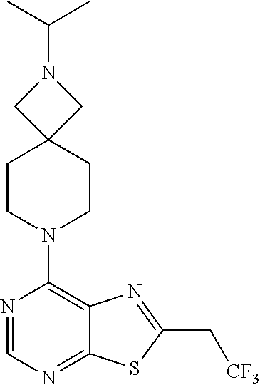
C(N1CC2(C1)CCN(C1=C3C(=NC=N1)SC(C[CF3])=N3)CC2)(C)C
